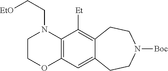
C1COC2=C(N1CC[OEt])C([Et])=C1C(=C2)CCN([Boc])CC1
